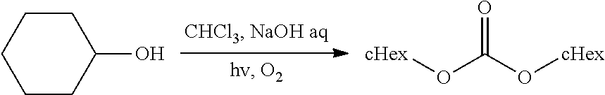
C1CCCCC1O.[cHex]OC(O[cHex])=O
